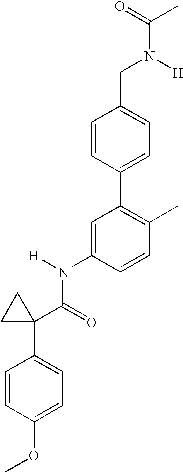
C(C1=CC=C(C2=C(C)C=CC(N(C(=O)C3(C4=CC=C(OC)C=C4)CC3)[H])=C2)C=C1)N(C(=O)C)[H]
